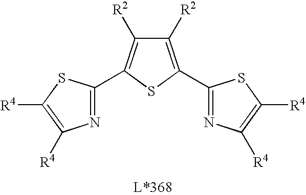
N1=C(C2=C([R2])C([R2])=C(C3=NC([R4])=C([R4])S3)S2)SC([R4])=C1[R4]
